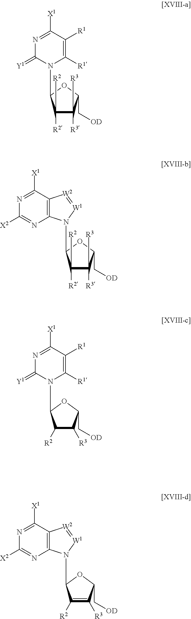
C1([R2])C([R3])C(C[OD])OC1N1C2=C([W2]=[W1]1)C([X1])=NC([X2])=N2.C1([R1])=C([R1])C([X1])=NC(=[Y1])N1C1C([R2])([R2])C([R3])([R3])C(C[OD])O1.C1([R2])([R2])C([R3])([R3])C(C[OD])OC1N1C2=C([W2]=[W1]1)C([X1])=NC([X2])=N2.C1([R2])C([R3])C(C[OD])OC1N1C([R1])=C([R1])C([X1])=NC1=[Y1]
